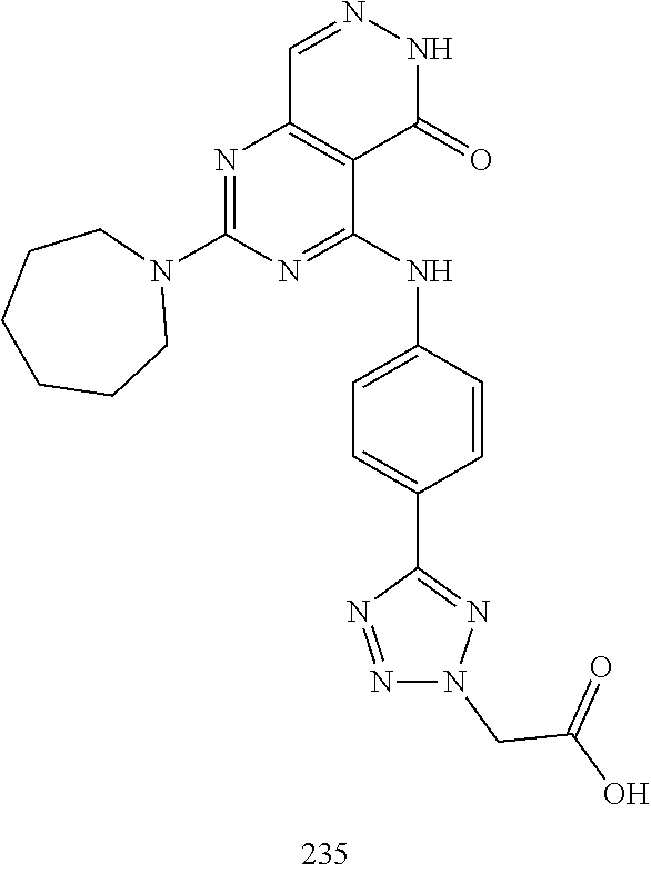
C1=NNC(=O)C2=C1N=C(N1CCCCCC1)N=C2NC1=CC=C(C2=NN(CC(O)=O)N=N2)C=C1
